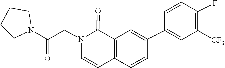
C1(C2=CC3=C(C=C2)C=CN(CC(N2CCCC2)=O)C3=O)=CC([CF3])=C(F)C=C1
